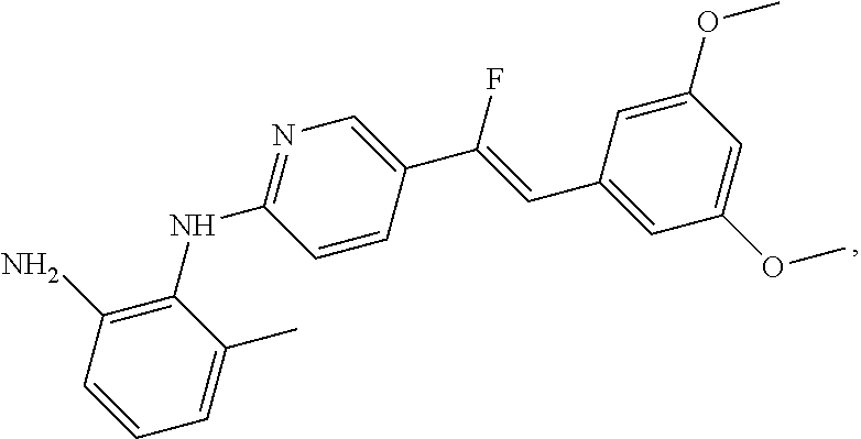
C1=C(OC)C=C(OC)C=C1C=C(F)C1=CN=C(NC2=C(N)C=CC=C2C)C=C1
